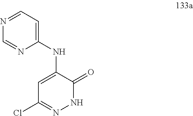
C1=NC(NC2=CC(Cl)=NNC2=O)=CC=N1
